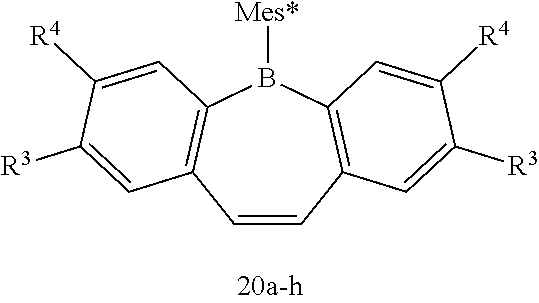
C1=CC2=C(B([Mes*])C3=C1C=C([R3])C([R4])=C3)C=C([R4])C([R3])=C2
